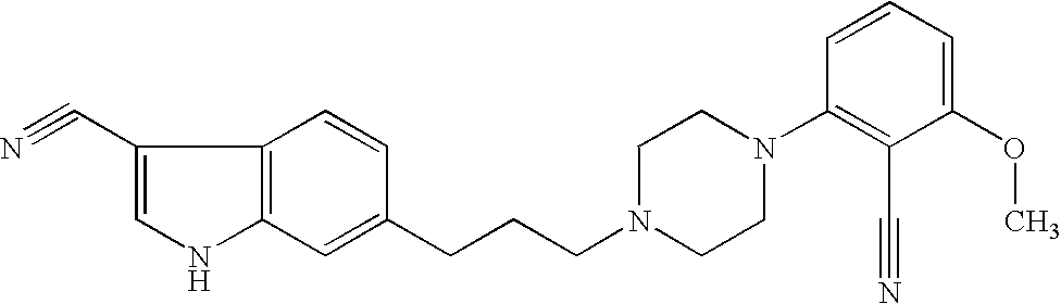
C12=C(C=C(CCCN3CCN(C4=C(C#N)C(OC)=CC=C4)CC3)C=C1)NC=C2C#N
